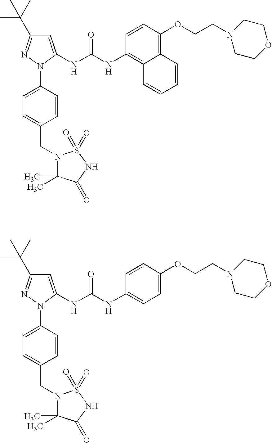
C1=C(NC(NC2=C3C(=C(OCCN4CCOCC4)C=C2)C=CC=C3)=O)N(C2=CC=C(CN3C(C)(C)C(=O)NS3(=O)=O)C=C2)N=C1C(C)(C)C.C1=C(NC(NC2=CC=C(OCCN3CCOCC3)C=C2)=O)N(C2=CC=C(CN3C(C)(C)C(=O)NS3(=O)=O)C=C2)N=C1C(C)(C)C
